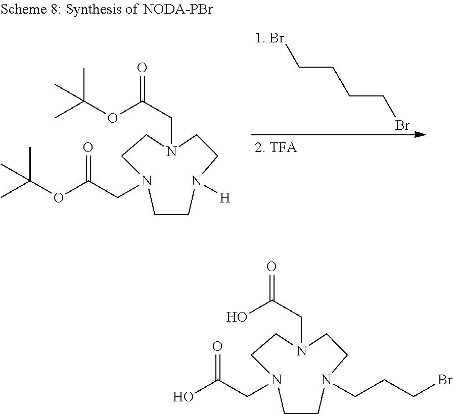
[1. Br]CCCCBr.CC(OC(CN1CCN([H])CCN(CC(=O)OC(C)(C)C)CC1)=O)(C)C.OC(CN1CCN(CCCBr)CCN(CC(=O)O)CC1)=O
